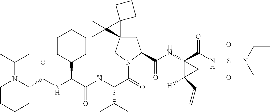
C1(C(NC(C(NC(C(=O)N2CC3(CC2C(NC2(C(NS(=O)(=O)N(CC)CC)=O)C([H])(C=C)C2)=O)C2(C3(C)C)CCC2)C(C)C)=O)C2CCCCC2)=O)N(C(C)C)CCCC1
